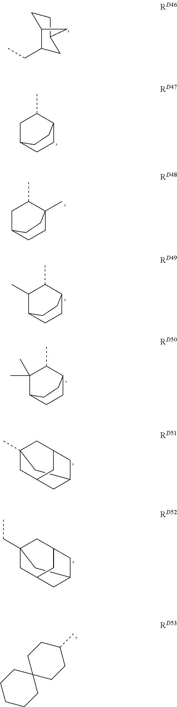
C1CC2C(CC)CC1C2.C1C2CCC(C1C)CC2.C1C2CCC(C)(C1C)CC2.C1(C)C2CCC(C1C)CC2.C1(C)(C)C2CCC(C1C)CC2.C12(C)CC3CC(C1)CC(C3)C2.C12(CC)CC3CC(C1)CC(C3)C2.C1CCCCC12CCC(C)CC2
